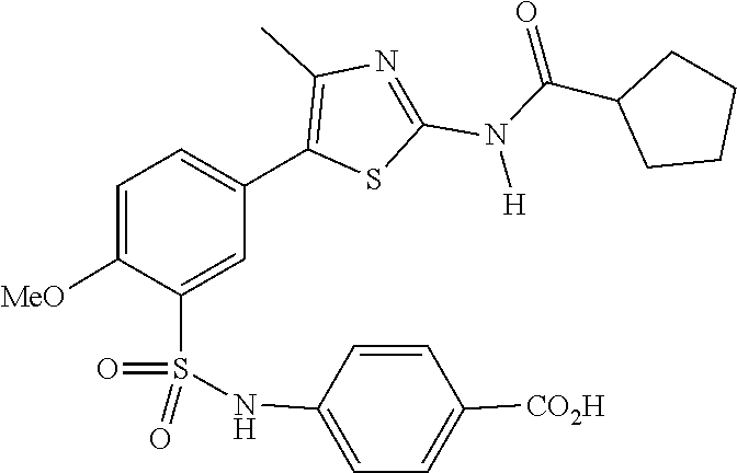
C(C1CCCC1)(N(C1=NC(C)=C(C2=CC=C([MeO])C(S(=O)(NC3=CC=C([CO2H])C=C3)=O)=C2)S1)[H])=O
